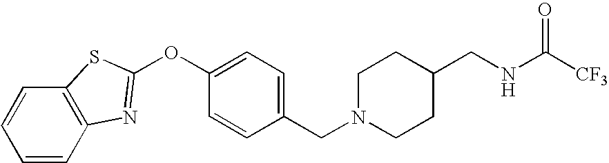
C1=CC2=C(C=C1)SC(OC1=CC=C(CN3CCC(CNC([CF3])=O)CC3)C=C1)=N2
